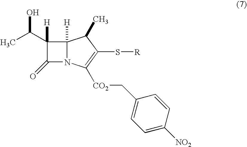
C1(C(C)O)([H])C(=O)N2C1([H])C(C)C(S[R])=C2[CO2]CC1=CC=C([NO2])C=C1
